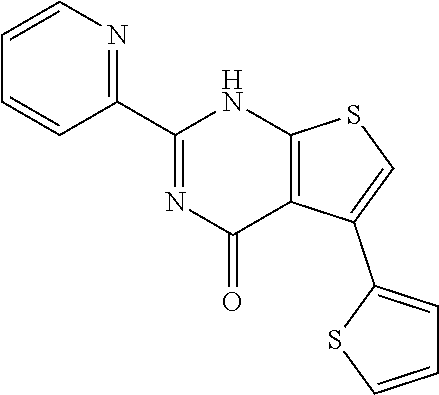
C1(C2=NC(=O)C3=C(N2)SC=C3C2=CC=CS2)=NC=CC=C1
